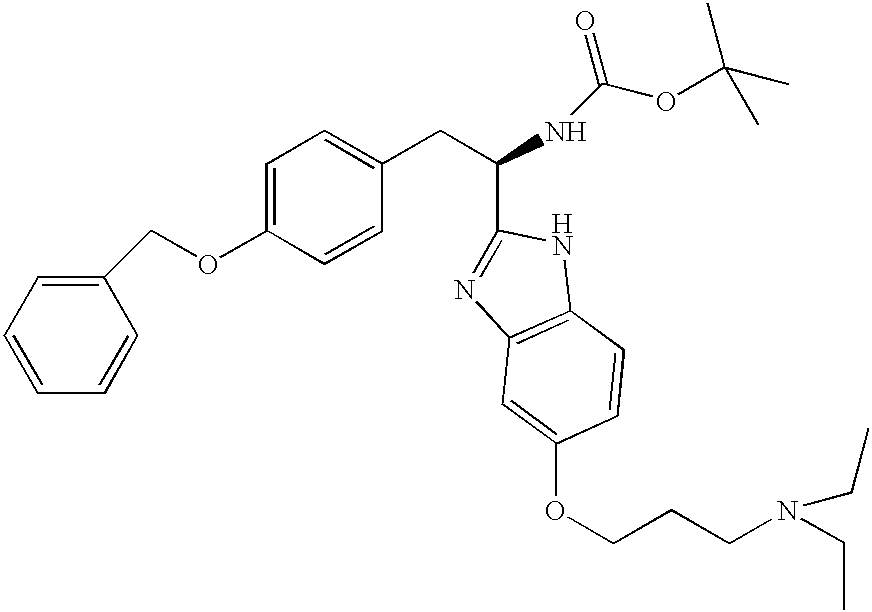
C1(COC2=CC=C(CC(NC(OC(C)(C)C)=O)C3=NC4=C(N3)C=CC(OCCCN(CC)CC)=C4)C=C2)=CC=CC=C1
